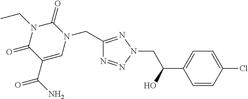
C1(CN2C(=O)N(CC)C(=O)C(C(N)=O)=C2)=NN(CC(C2=CC=C(Cl)C=C2)O)N=N1
